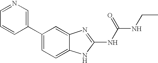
C1(C2=CN=CC=C2)=CC=C2C(=C1)N=C(NC(NCC)=O)N2
